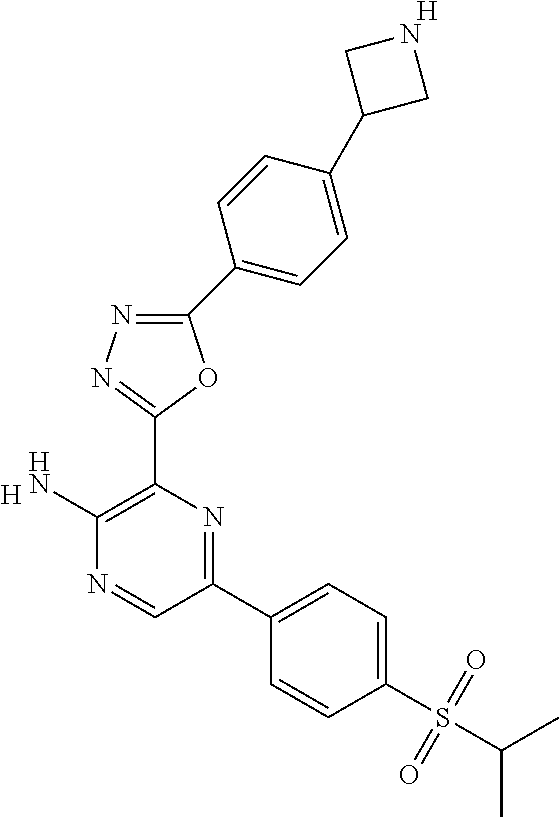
[H].C1(N)=C(C2=NN=C(C3=CC=C(C4CNC4)C=C3)O2)N=C(C2=CC=C(S(C(C)C)(=O)=O)C=C2)C=N1.[H]
